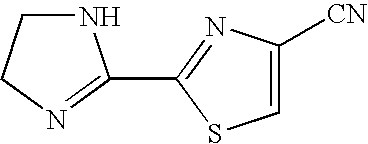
N1CCN=C1C1=NC([CN])=CS1
